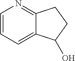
C1=CC=C2C(=N1)CCC2O
